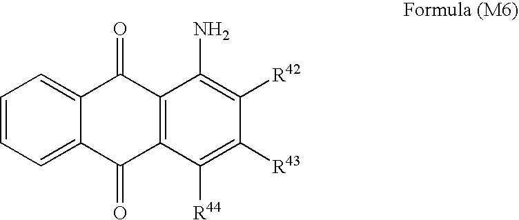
C12=CC=CC=C1C(=O)C1=C(C2=O)C(N)=C([R42])C([R43])=C1[R44]
